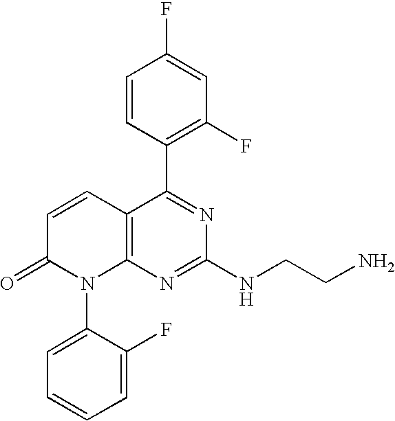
C12=C(N=C(NCCN)N=C1C1=C(F)C=C(F)C=C1)N(C1=CC=CC=C1F)C(=O)C=C2
